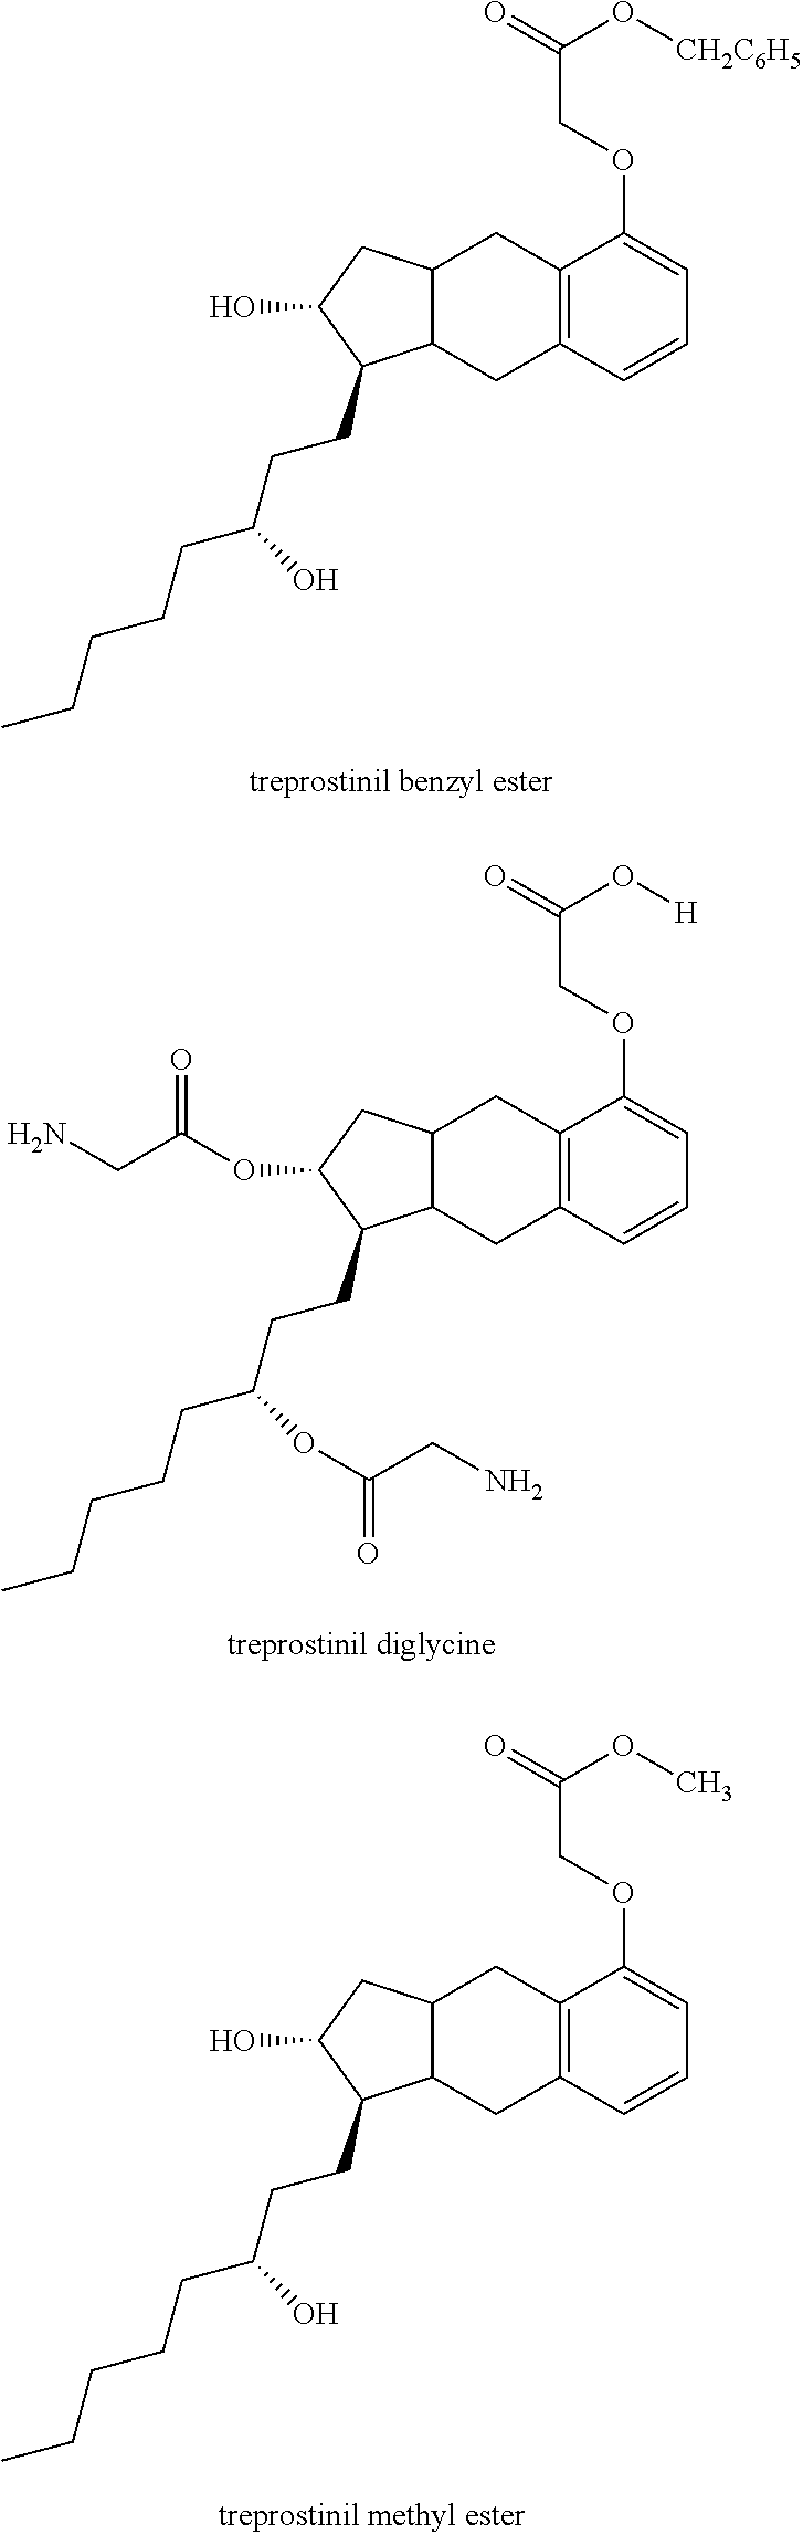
C12=C(C=CC=C1OCC(=O)O[CH2C6H5])CC1C(C2)CC(O)C1CCC(CCCCC)O.C12=C(C=CC=C1OCC(=O)O[H])CC1C(C2)CC(OC(CN)=O)C1CCC(CCCCC)OC(CN)=O.C12=C(C=CC=C1OCC(=O)OC)CC1C(C2)CC(O)C1CCC(CCCCC)O
